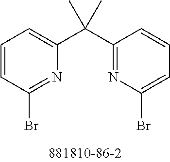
C1=CC(Br)=NC(C(C2=NC(Br)=CC=C2)(C)C)=C1
